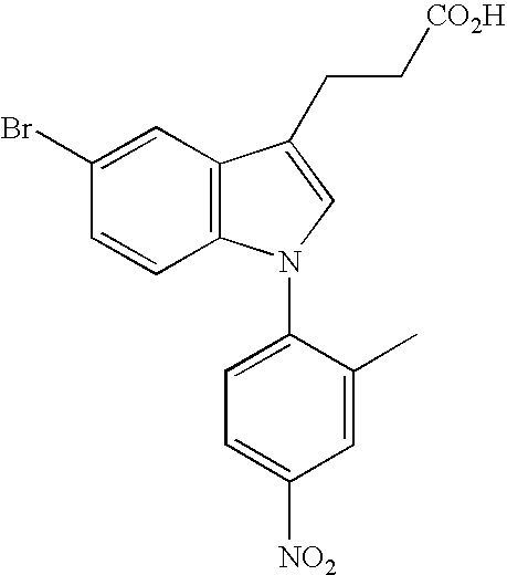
C1=CC2=C(C=C1Br)C(CC[CO2H])=CN2C1=CC=C([NO2])C=C1C
